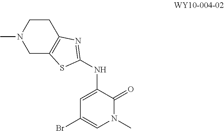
N(C1=CC(Br)=CN(C)C1=O)C1=NC2=C(CN(C)CC2)S1
